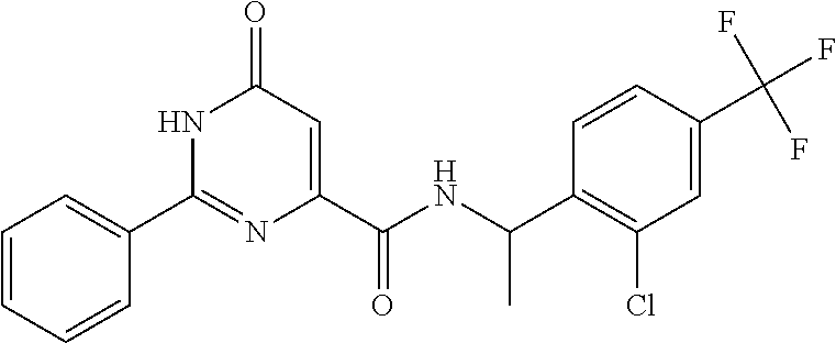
C1(=O)C=C(C(NC(C2=C(Cl)C=C(C(F)(F)F)C=C2)C)=O)N=C(C2=CC=CC=C2)N1
